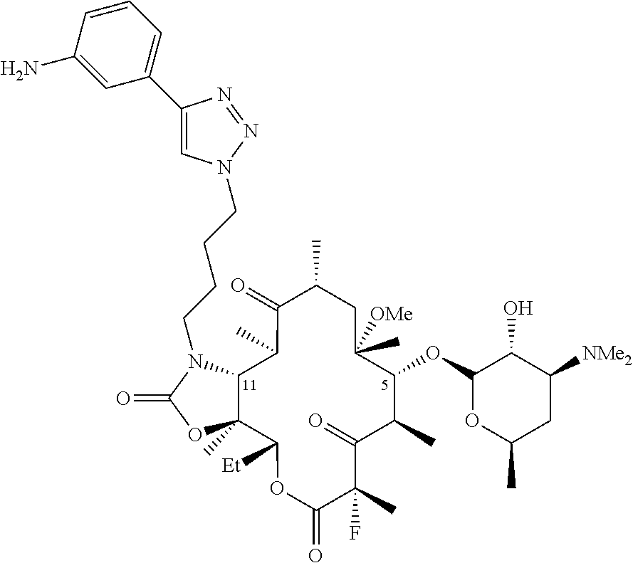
C12C(C)(C([Et])OC(=O)C(C)(F)C(=O)C(C)C(OC3OC(C)CC([NMe2])C3O)C(C)([OMe])CC(C)C(=O)C1C)OC(=O)N2CCCCN1C=C(C2=CC=CC(N)=C2)N=N1
